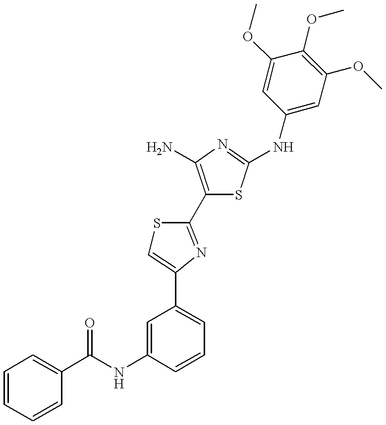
C1=CC(C(NC2=CC(C3=CSC(C4=C(N)N=C(NC5=CC(OC)=C(OC)C(OC)=C5)S4)=N3)=CC=C2)=O)=CC=C1
